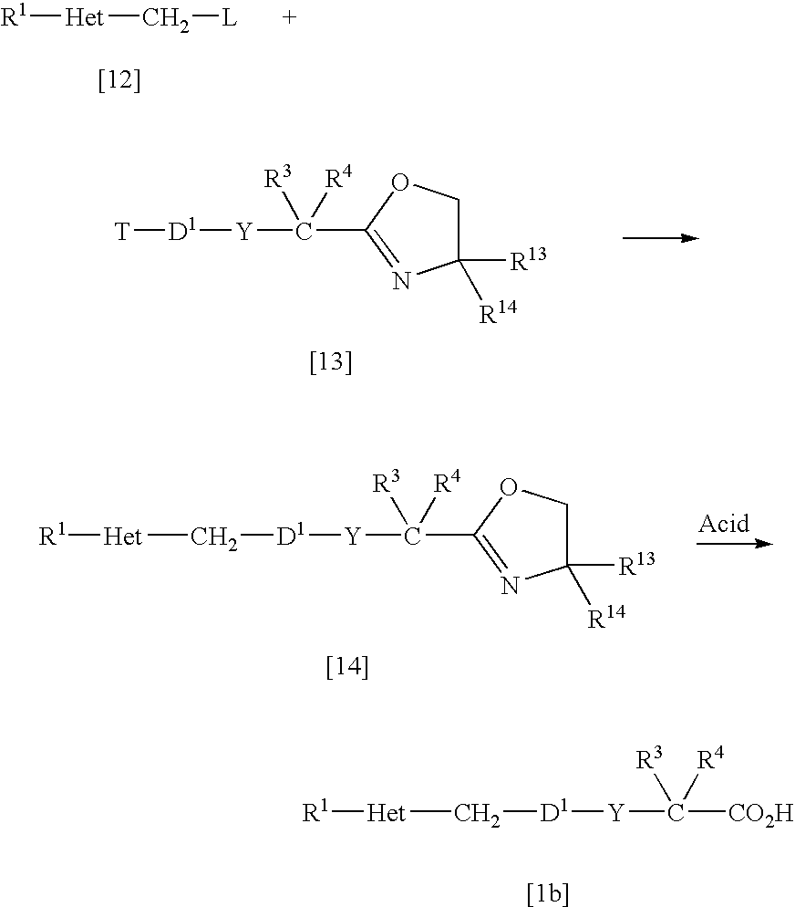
[R1][Het]C[L].C1([R14])([R13])COC(C([Y][D1][T])([R3])[R4])=N1.C1([R14])([R13])COC(C([Y][D1]C[Het][R1])([R3])[R4])=N1.[CO2H]C([Y][D1]C[Het][R1])([R3])[R4]
